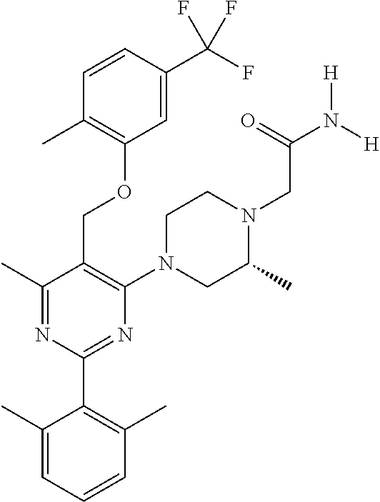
C1=C(C(F)(F)F)C=CC(C)=C1OCC1=C(N2CC(C)N(CC(N([H])[H])=O)CC2)N=C(C2=C(C)C=CC=C2C)N=C1C
